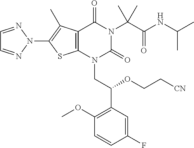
C12=C(N(CC(C3=C(OC)C=CC(F)=C3)OCC[CN])C(=O)N(C(C(NC(C)C)=O)(C)C)C1=O)SC(N1N=CC=N1)=C2C
